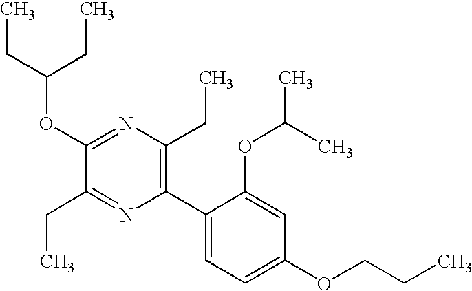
C1(OC(CC)CC)=NC(CC)=C(C2=CC=C(OCCC)C=C2OC(C)C)N=C1CC
